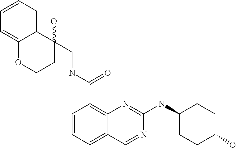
C12=CC=CC=C1OCCC2(O)CNC(C1=C2C(=CC=C1)C=NC(NC1CCC(O)CC1)=N2)=O
